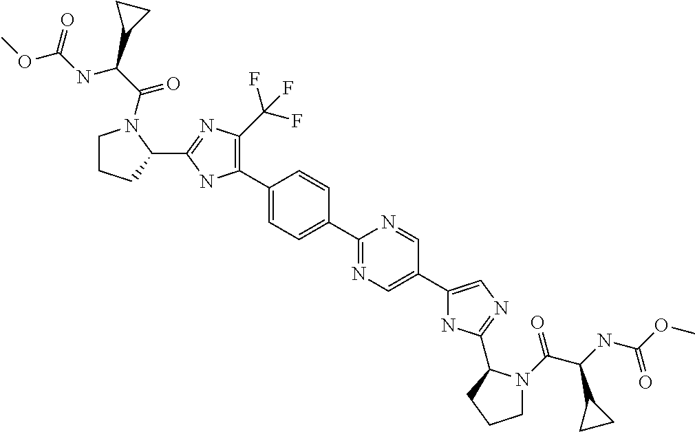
C1(C2=C(C(F)(F)F)N=C(C3N(C(C(NC(OC)=O)C4CC4)=O)CCC3)N2)=CC=C(C2=NC=C(C3=CN=C(C4N(C(C(NC(OC)=O)C5CC5)=O)CCC4)N3)C=N2)C=C1
